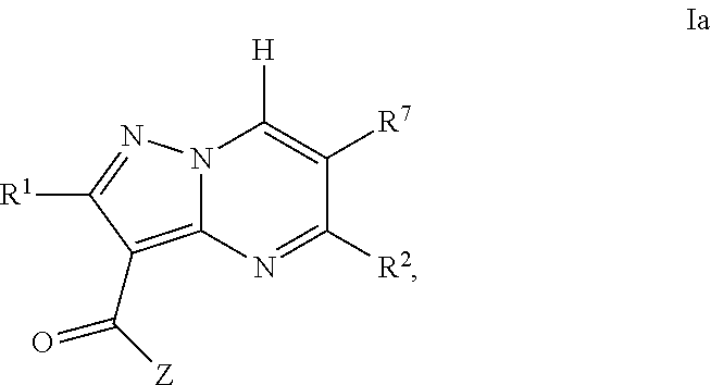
N12C(=C(C([Z])=O)C([R1])=N1)N=C([R2])C([R7])=C2[H]
